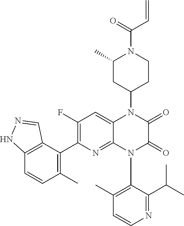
C1(F)=C(C2=C(C)C=CC3=C2C=NN3)N=C2C(=C1)N(C1CCN(C(=O)C=C)C(C)C1)C(=O)C(=O)N2C1=C(C)C=CN=C1C(C)C
